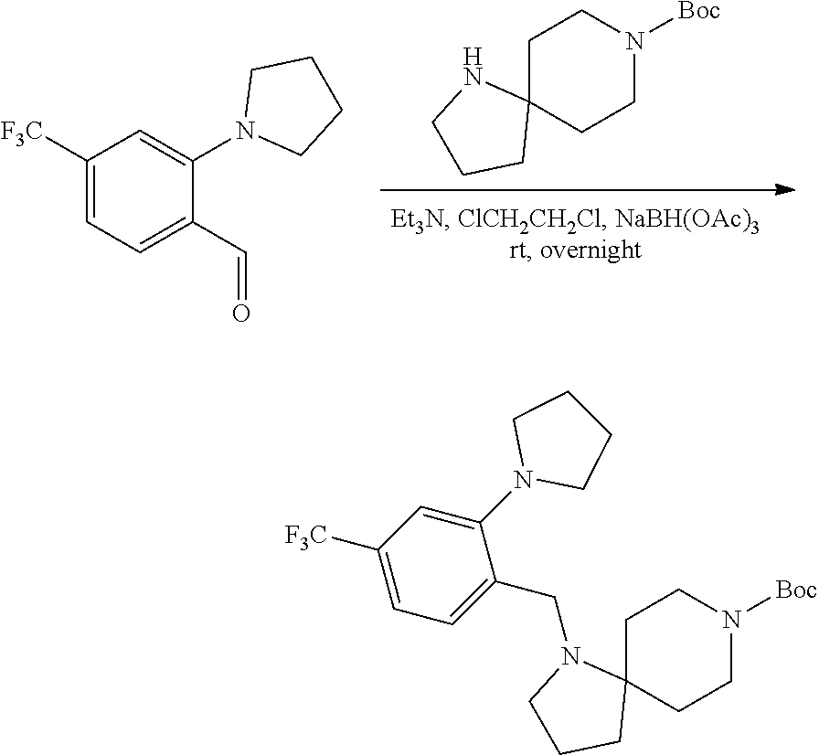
C1C2(CCN([Boc])C1)NCCC2.C1([F3C])=CC=C(C=O)C(N2CCCC2)=C1.C1C2(CCN([Boc])C1)N(CC1=CC=C([F3C])C=C1N1CCCC1)CCC2
